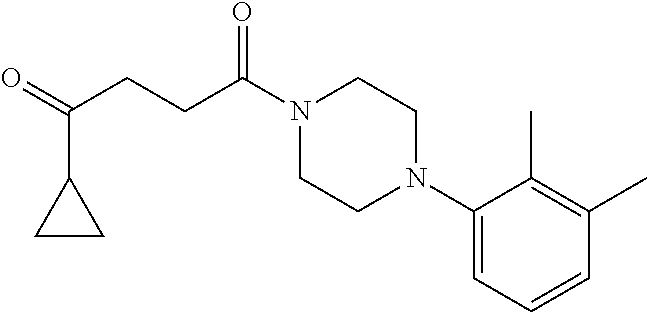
C1(N2CCN(C(CCC(=O)C3CC3)=O)CC2)=CC=CC(C)=C1C
